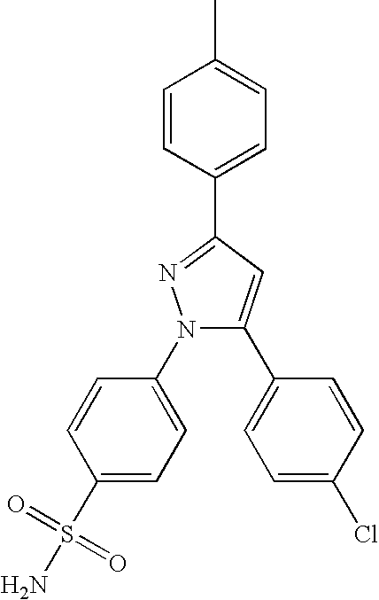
N1(C2=CC=C(S(N)(=O)=O)C=C2)C(C2=CC=C(Cl)C=C2)=CC(C2=CC=C(C)C=C2)=N1
